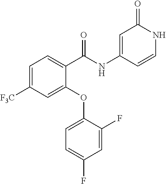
C1=C([F3C])C=C(OC2=CC=C(F)C=C2F)C(C(NC2=CC(=O)NC=C2)=O)=C1
